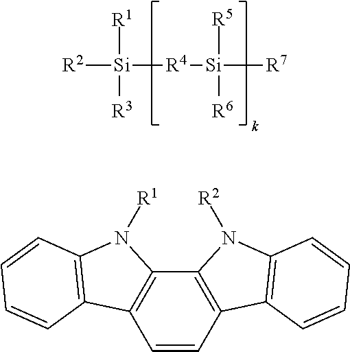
[R2][Si]([R4][Si]([R7])([R5])[R6])([R1])[R3].C1=CC2=C(C3=C1C1=C(N3[R1])C=CC=C1)N([R2])C1=C2C=CC=C1
